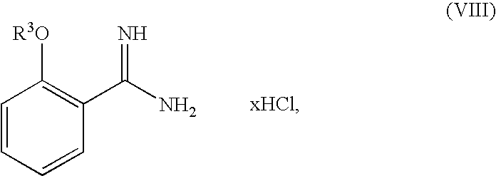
C1=CC=CC(C(N)=N)=C1[R3O].[xHCl]
